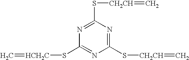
C=[HCH2C]SC1=NC(S[CH2CH]=C)=NC(S[CH2CH]=C)=N1
